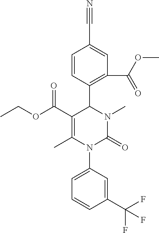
C1=CC(C2C(C(OCC)=O)=C(C)N(C3=CC=CC(C(F)(F)F)=C3)C(=O)N2C)=C(C(OC)=O)C=C1C#N
